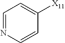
C1=NC=CC([X11])=C1
